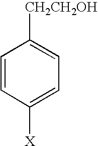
C1=CC([X])=CC=C1[CH2CH2OH]
